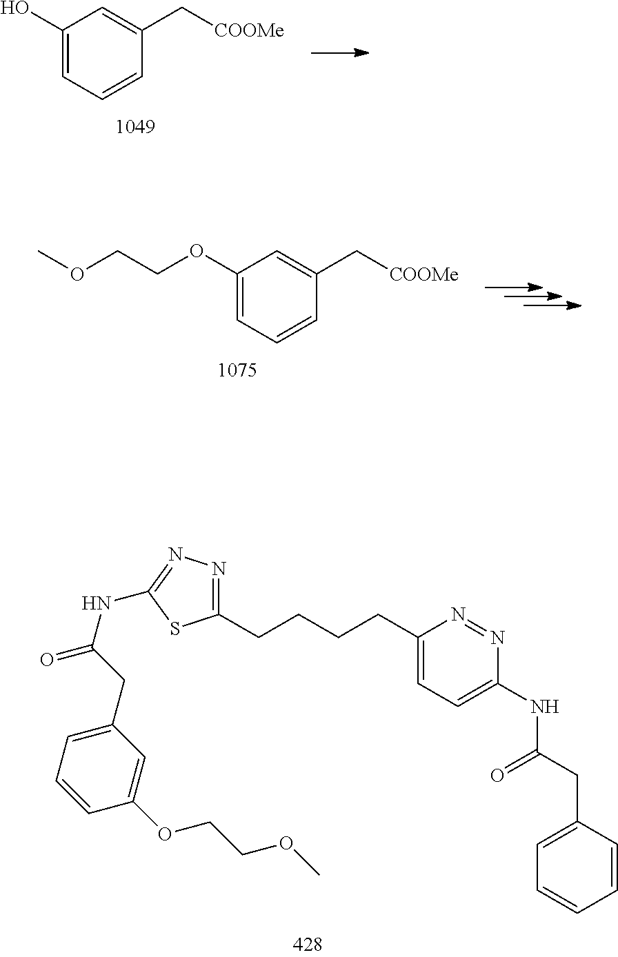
C1(O)=CC=CC(C[COOMe])=C1.C1(OCCOC)=CC=CC(C[COOMe])=C1.C1(CCCCC2=NN=C(NC(CC3=CC=CC(OCCOC)=C3)=O)S2)=CC=C(NC(CC2=CC=CC=C2)=O)N=N1
